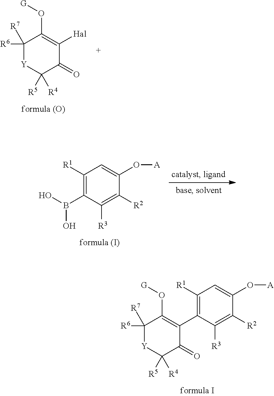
C1([R6])([R7])C(O[G])=C([Hal])C(=O)C([R5])([R4])[Y]1.C1([R1])=C(B(O)O)C([R3])=C([R2])C(O[A])=C1.C1([R1])=C(C2=C(O[G])C([R6])([R7])[Y]C([R5])([R4])C2=O)C([R3])=C([R2])C(O[A])=C1
